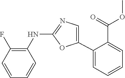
C1(NC2=C(F)C=CC=C2)=NC=C(C2=CC=CC=C2C(=O)OC)O1
